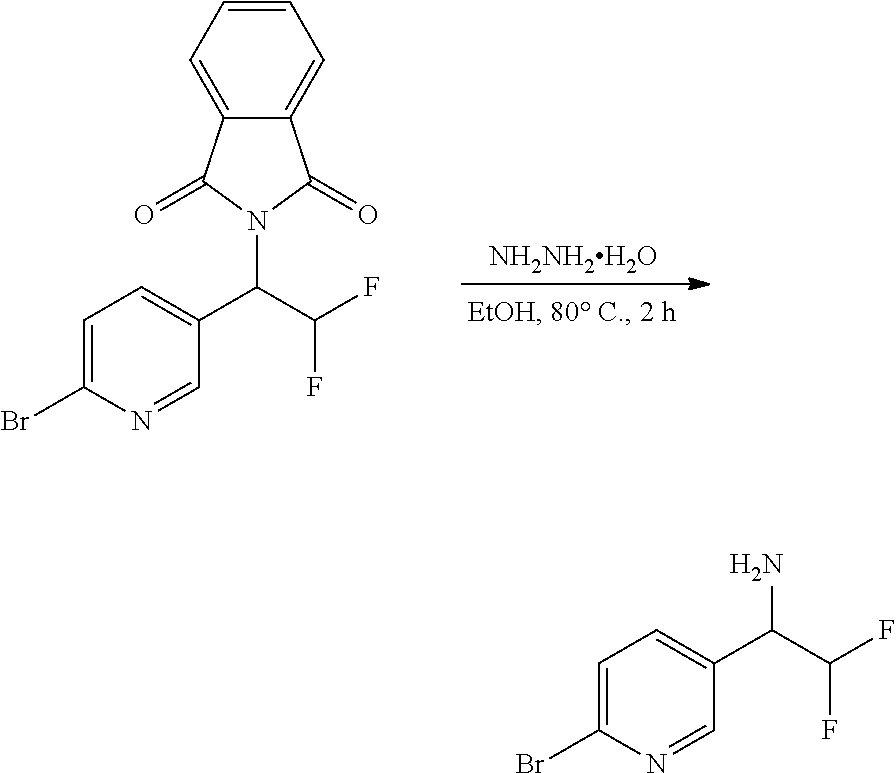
C1=C(Br)N=CC(C(C(F)F)N2C(=O)C3=CC=CC=C3C2=O)=C1.[NH2NH2H2O].C1=C(Br)N=CC(C(C(F)F)N)=C1
